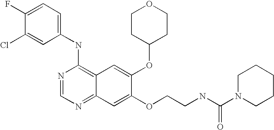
C1(NC2=C3C(=NC=N2)C=C(OCCNC(N2CCCCC2)=O)C(OC2CCOCC2)=C3)=CC=C(F)C(Cl)=C1
